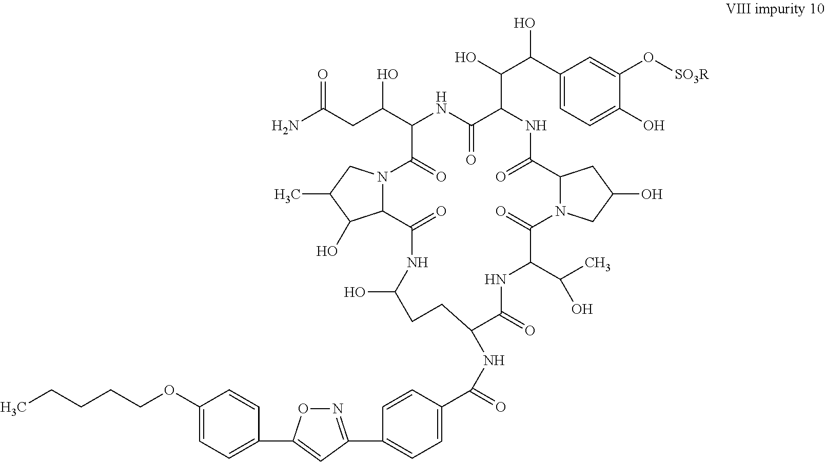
NC(CC(C1C(=O)N2C(C(O)C(C)C2)C(=O)NC(O)CCC(NC(C2=CC=C(C3=NOC(C4=CC=C(OCCCCC)C=C4)=C3)C=C2)=O)C(=O)NC(C(O)C)C(=O)N2C(C(=O)NC(C(C(C3=CC=C(O)C(O[SO3R])=C3)O)O)C(=O)N1)CC(O)C2)O)=O
